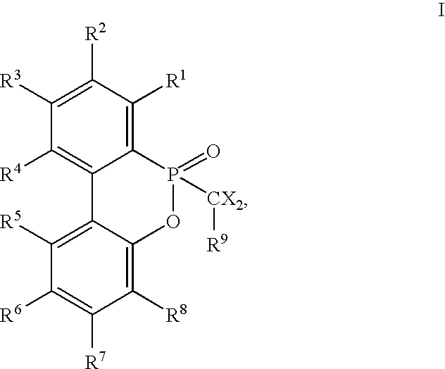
C1([R3])=C([R2])C([R1])=C2C(=C1[R4])C1=C([R5])C([R6])=C([R7])C([R8])=C1OP2(=O)[CX2][R9]
